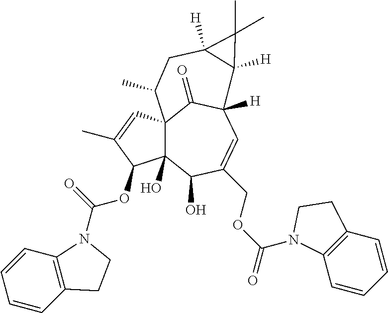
C12(O)C3(C=C(C)C1OC(N1C4=C(C=CC=C4)CC1)=O)C(=O)C([H])(C=C(COC(=O)N1C4=C(C=CC=C4)CC1)C2O)C1([H])C([H])(CC3C)C1(C)C
